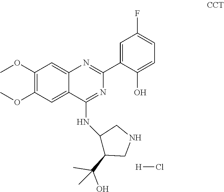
C1(OC)=C(OC)C=C2C(=C1)N=C(C1=CC(F)=CC=C1O)N=C2NC1C(C(C)(O)C)CNC1.[H]Cl
